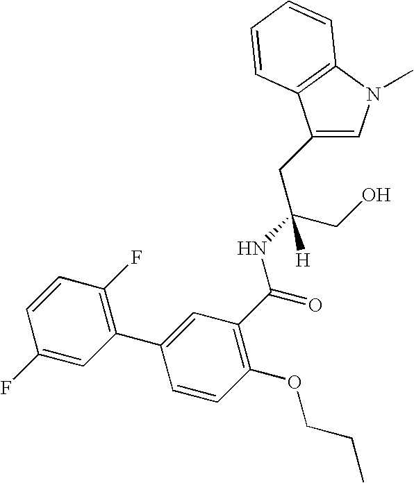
C1(CC(CO)(NC(=O)C2=C(OCCC)C=CC(C3=C(F)C=CC(F)=C3)=C2)[H])=CN(C)C2=C1C=CC=C2
